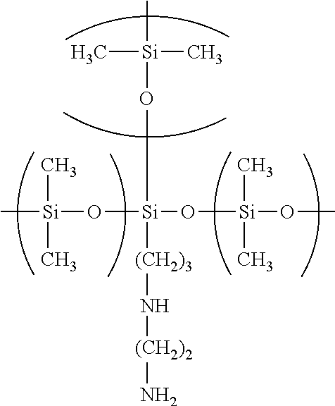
C[Si](O[Si](O[Si](OC)(C)C)(O[Si](C)(C)C)[(CH2)3]N[(CH2)2]N)(C)C
